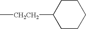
C1CCC([CH2CH2]C)CC1
